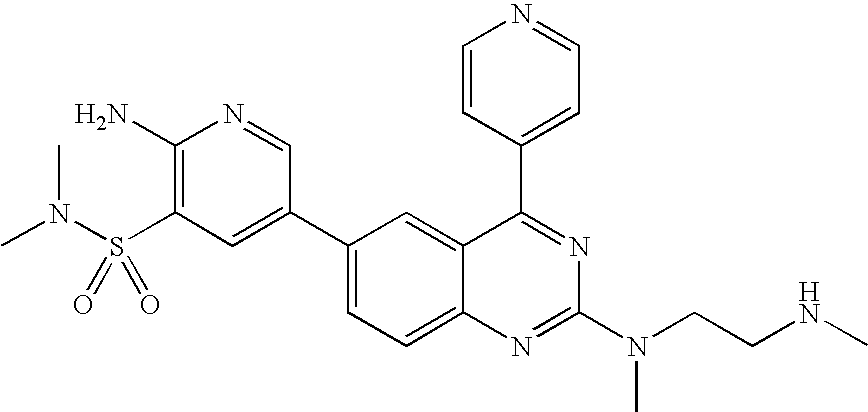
C1(N)=C(S(N(C)C)(=O)=O)C=C(C2=CC=C3C(=C2)C(C2=CC=NC=C2)=NC(N(CCNC)C)=N3)C=N1
